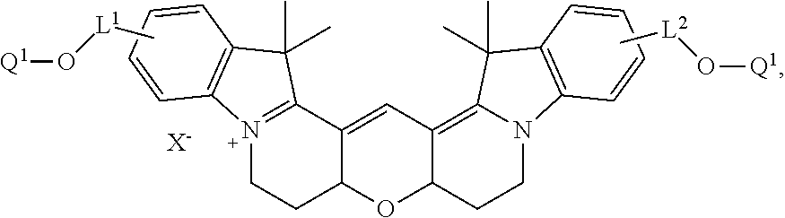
C[L1]O[Q1].N12=C(C3=CC4=C5N(CCC4OC3CC1)C1=C(C5(C)C)C=CC=C1)C(C)(C)C1=C2C=CC=C1.C[L2]O[Q1].[X-]
